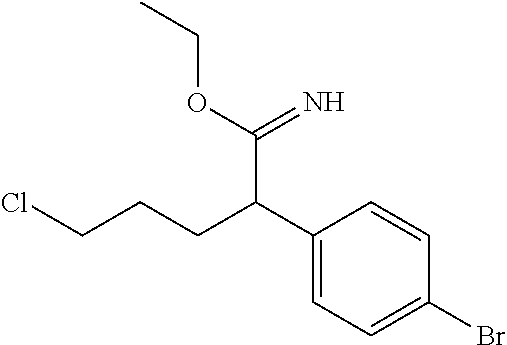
C1(C(CCCCl)C(=N)OCC)=CC=C(Br)C=C1
